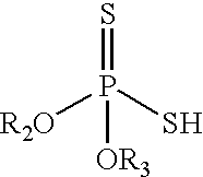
[R2O]P(S)(=S)[OR3]
